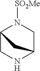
[SO2Me]N1C2CNC(C1)C2
